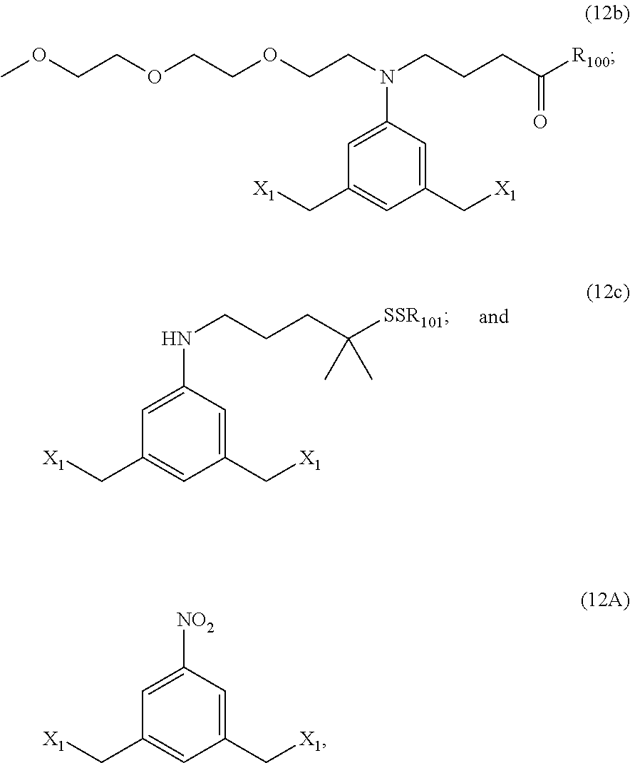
[X1]CC1=CC(NCCCC([SSR101])(C)C)=CC(C[X1])=C1.[X1]CC1=CC(N(CCOCCOCCOC)CCCC([R100])=O)=CC(C[X1])=C1.[X1]CC1=CC([NO2])=CC(C[X1])=C1
